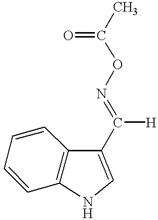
C12=C(NC=C1C([H])=NOC(=O)C)C=CC=C2
